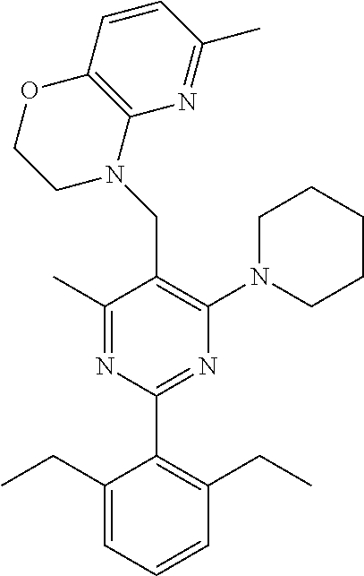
C1(C)=NC(C2=C(CC)C=CC=C2CC)=NC(N2CCCCC2)=C1CN1C2=C(OCC1)C=CC(C)=N2
